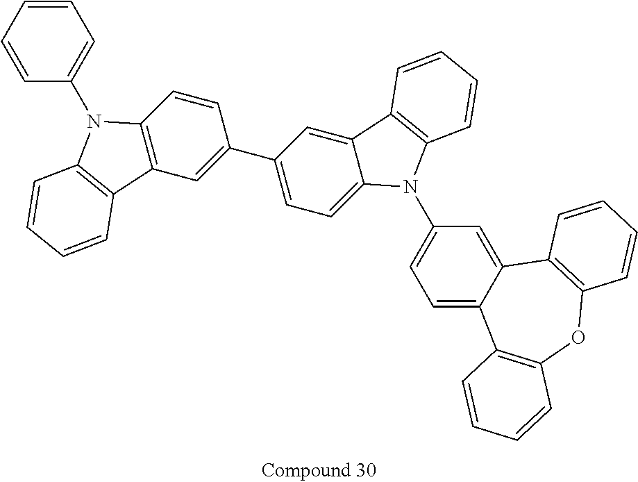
C12=CC=C(N3C4=CC=C(C5=CC6=C(C=C5)N(C5=CC=CC=C5)C5=C6C=CC=C5)C=C4C4=C3C=CC=C4)C=C1C1=C(OC3=C2C=CC=C3)C=CC=C1
